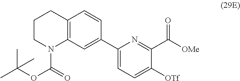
C1CN(C(OC(C)(C)C)=O)C2=C(C1)C=CC(C1=CC=C([OTf])C(C([OMe])=O)=N1)=C2
